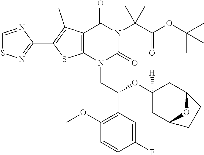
C1(C2=C(C)C3=C(S2)N(CC(C2=C(OC)C=CC(F)=C2)OC2([H])CC4OC(C2)CC4)C(=O)N(C(C(OC(C)(C)C)=O)(C)C)C3=O)=NSC=N1
